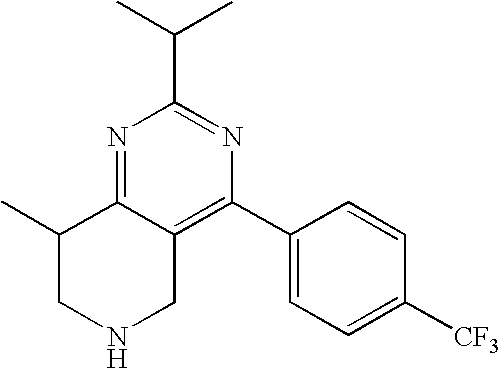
N1CC2=C(C3=CC=C([CF3])C=C3)N=C(C(C)C)N=C2C(C)C1
